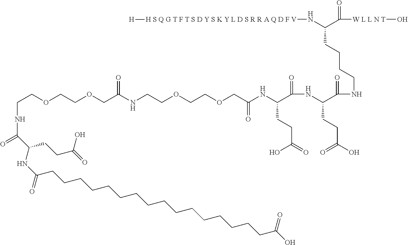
C(COCCOCC(NCCOCCOCC(NC(C(=O)NC(C(NCCCCC(N[H S Q G T F T S D Y S K Y L D S R R A Q D F V][H])C([W L L N T]O)=O)=O)CCC(O)=O)CCC(=O)O)=O)=O)NC(=O)C(NC(=O)CCCCCCCCCCCCCCCCC(O)=O)CCC(=O)O
